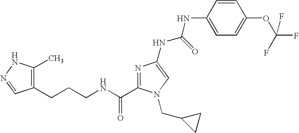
C(NC(=O)C1=NC(NC(NC2=CC=C(OC(F)(F)F)C=C2)=O)=CN1CC1CC1)CCC1=C(C)NN=C1
